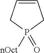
C1=CCP(=O)([nOct])C1
